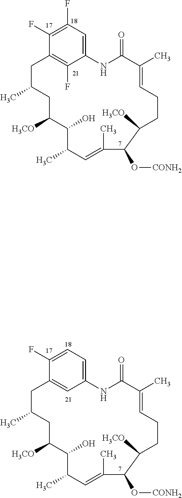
C12=CC(F)=C(F)C(=C1F)CC(C)CC([H3CO])C(O)C(C)C=C(C)C(O[CONH2])C([H3CO])CCC=C(C)C(=O)N2.C12=CC=C(F)C(=C1)CC(C)CC([H3CO])C(O)C(C)C=C(C)C(O[CONH2])C([H3CO])CCC=C(C)C(=O)N2
